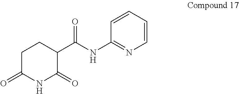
C1=CC=CC(NC(C2CCC(=O)NC2=O)=O)=N1
